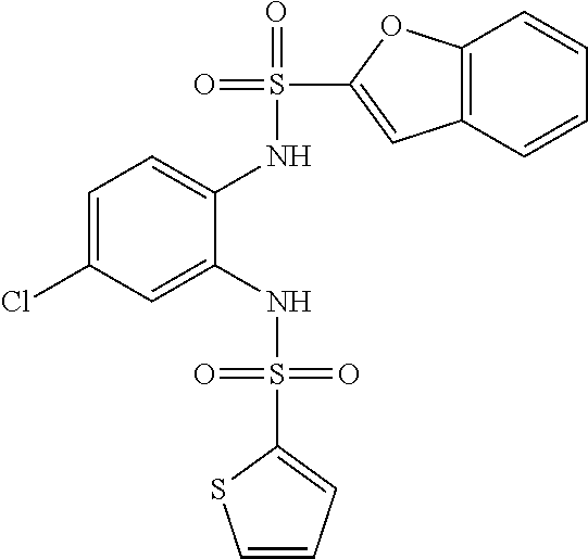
C1=C(Cl)C=C(NS(=O)(=O)C2=CC=CS2)C(NS(=O)(C2=CC3=C(O2)C=CC=C3)=O)=C1
